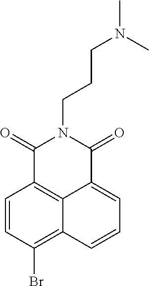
C1=CC(Br)=C2C3=C1C(=O)N(CCCN(C)C)C(=O)C3=CC=C2
